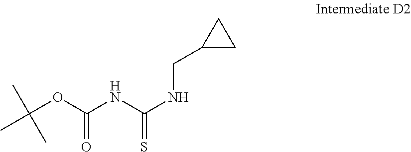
C(OC(NC(NCC1CC1)=S)=O)(C)(C)C
